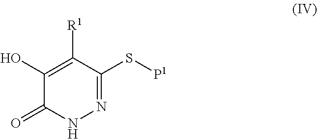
C1(O)=C([R1])C(S[P1])=NNC1=O
